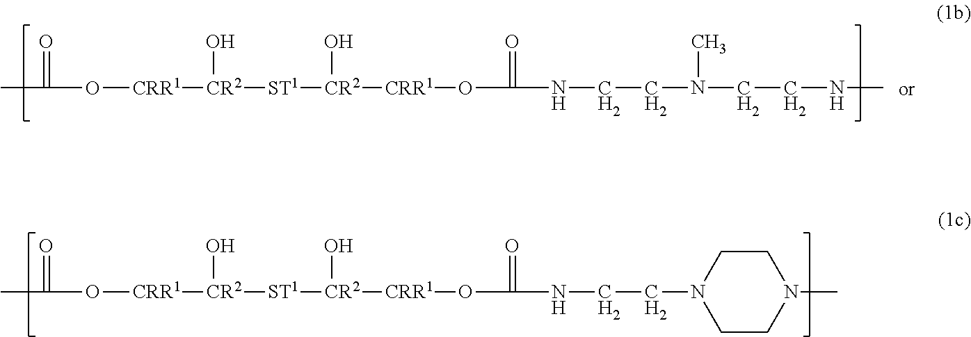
CC(=O)O[CRR1][CR2]([ST1][CR2]([CRR1]OC(=O)NCCN(C)CCNC)O)O.CC(=O)O[CRR1][CR2](O)[ST1][CR2](O)[CRR1]OC(=O)NCCN1CCN(C)CC1
